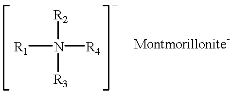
[R1]N([R2])([R3])[R4]
